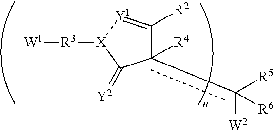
[X]1([R3][W1])C(=[Y2])c([R4])(c([R5])([W2])[R6])C([R2])=[Y1]1
